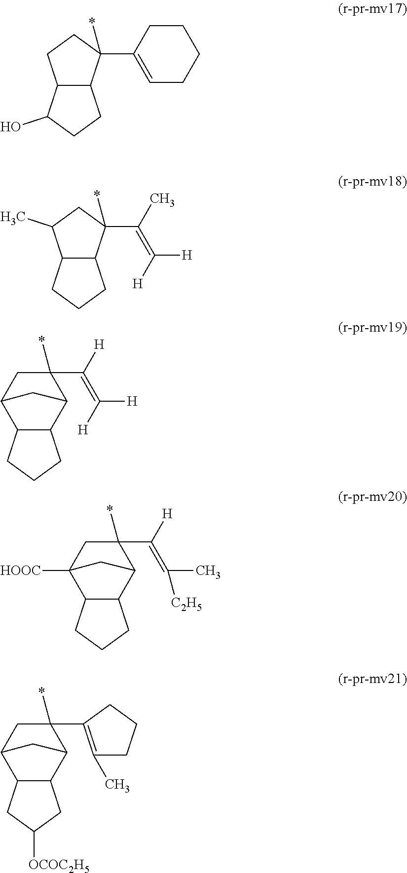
C12C(C(C3=CCCCC3)(*)CC1)CCC2O.C12C(C(C(=C([H])[H])C)(*)CC1C)CCC2.C1(C(=C([H])[H])[H])(*)CC2C3C(C1C2)CCC3.C1(C(=C(C)[C2H5])[H])(*)CC2([HOOC])C3C(C1C2)CCC3.C1(*)(C2=C(C)CCC2)CC2C3C(C1C2)CC([OCOC2H5])C3
